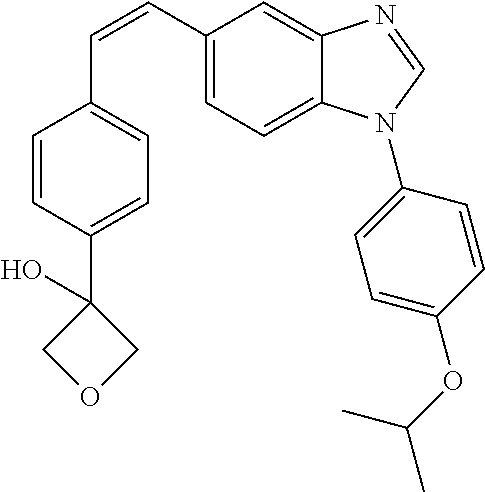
C(=CC1=CC=C2C(=C1)N=CN2C1=CC=C(OC(C)C)C=C1)C1=CC=C(C2(O)COC2)C=C1
